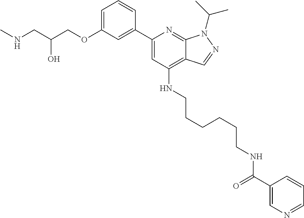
C(C(COC1=CC=CC(C2=CC(NCCCCCCNC(C3=CN=CC=C3)=O)=C3C(=N2)N(C(C)C)N=C3)=C1)O)NC
